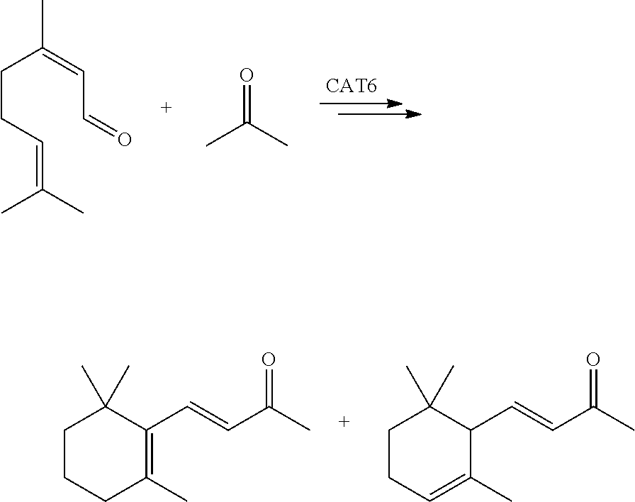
CC(=CC=O)CCC=C(C)C.O=C(C)C.C1CCC(C)=C(C=CC(C)=O)C1(C)C.C1CC=C(C)C(C=CC(C)=O)C1(C)C
